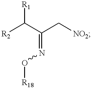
[R2]C([R1])C(C[NO2])=NO[R18]
